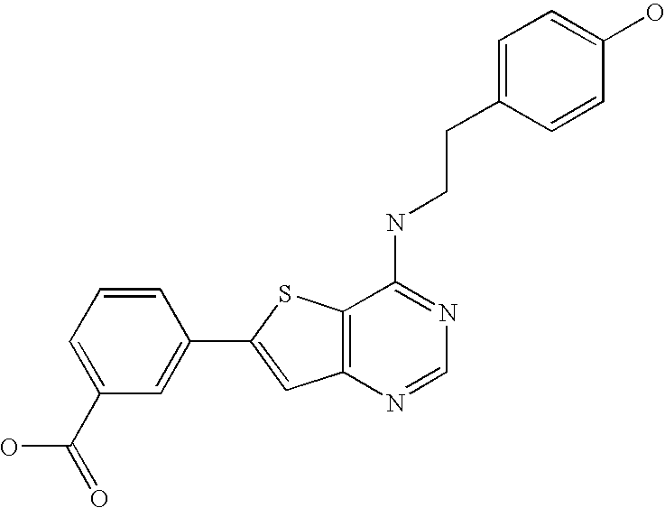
C12=C(N=CN=C1NCCC1=CC=C(O)C=C1)C=C(C1=CC(C(O)=O)=CC=C1)S2
